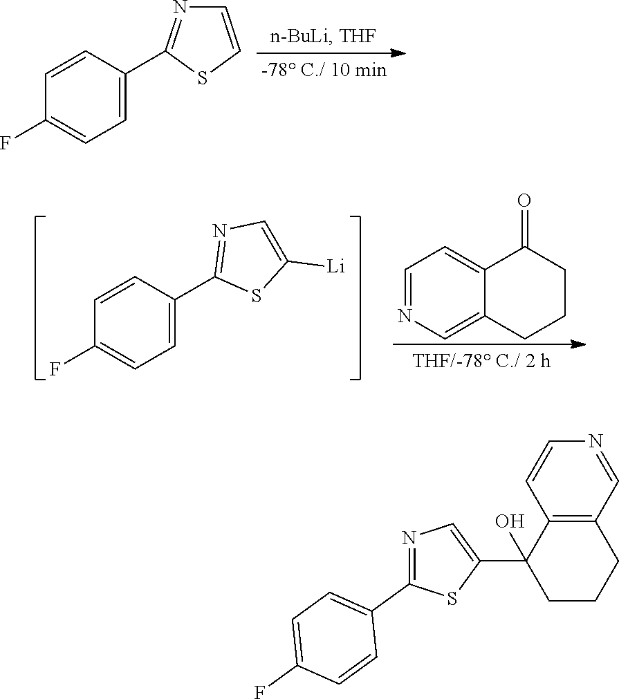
C1(C2=NC=CS2)=CC=C(F)C=C1.C1(C2=NC=C([Li])S2)=CC=C(F)C=C1.C1=NC=C2C(=C1)C(=O)CCC2.N1=C(C2=CC=C(F)C=C2)SC(C2(O)CCCC3=C2C=CN=C3)=C1
